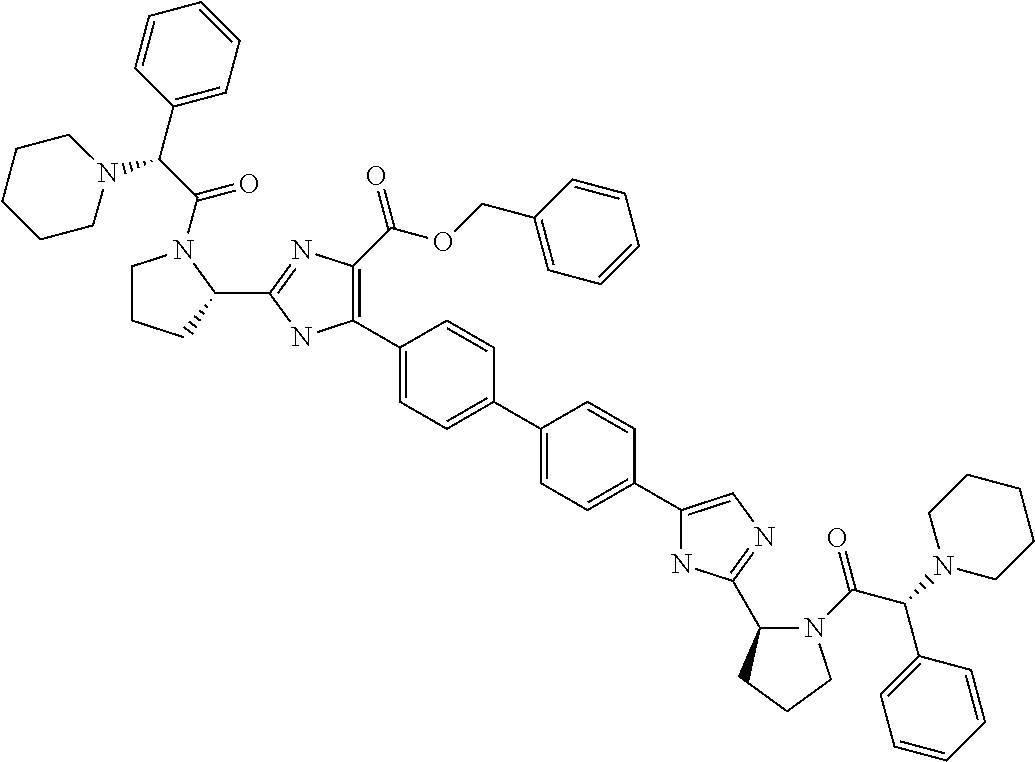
C1(C2=C(C(OCC3=CC=CC=C3)=O)N=C(C3CCCN3C(C(C3=CC=CC=C3)N3CCCCC3)=O)N2)=CC=C(C2=CC=C(C3=CN=C(C4N(C(=O)C(C5=CC=CC=C5)N5CCCCC5)CCC4)N3)C=C2)C=C1
